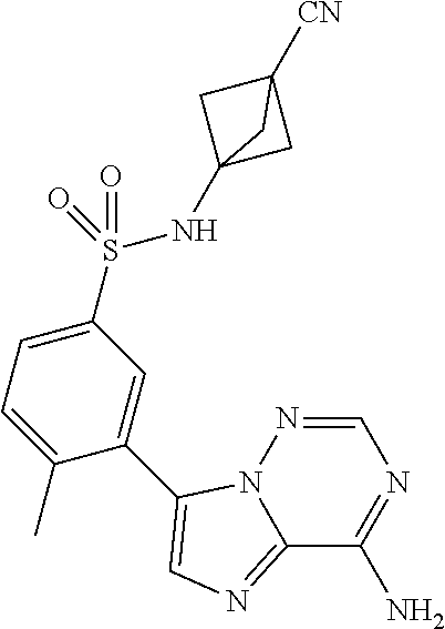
C12=NC=C(C3=CC(S(=O)(NC45CC([CN])(C4)C5)=O)=CC=C3C)N1N=CN=C2N
